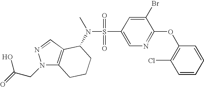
C1=CC=CC(OC2=NC=C(S(N(C)C3C4=C(N(CC(=O)O)N=C4)CCC3)(=O)=O)C=C2Br)=C1Cl
